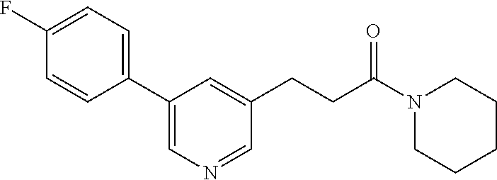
C1(F)=CC=C(C2=CN=CC(CCC(N3CCCCC3)=O)=C2)C=C1
